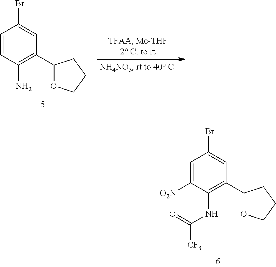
C1=CC(N)=C(C2OCCC2)C=C1Br.C1=C([O2N])C(NC([CF3])=O)=C(C2OCCC2)C=C1Br
